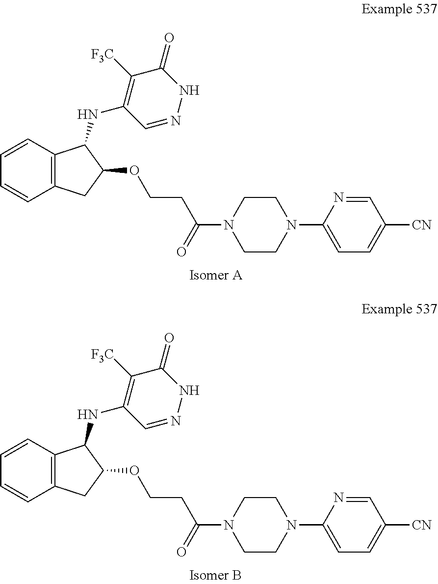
C12=C(CC(OCCC(=O)N3CCN(C4=CC=C([CN])C=N4)CC3)C1NC1=C([F3C])C(=O)NN=C1)C=CC=C2.C12=C(CC(OCCC(=O)N3CCN(C4=CC=C([CN])C=N4)CC3)C1NC1=C([F3C])C(=O)NN=C1)C=CC=C2
